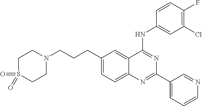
C1(CCCN2CCS(=O)(=O)CC2)=CC=C2C(=C1)C(NC1=CC(Cl)=C(F)C=C1)=NC(C1=CC=CN=C1)=N2
